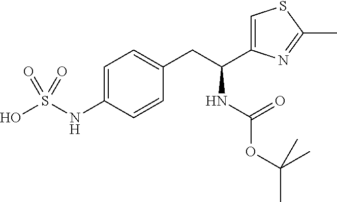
C1=C(NS(O)(=O)=O)C=CC(CC(NC(=O)OC(C)(C)C)C2=CSC(C)=N2)=C1
